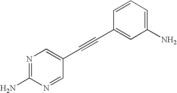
N1=C(N)N=CC(C#CC2=CC(N)=CC=C2)=C1
